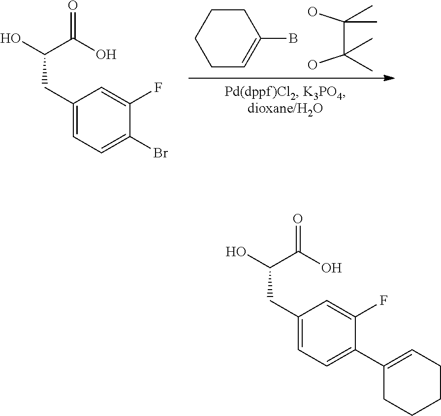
OC(C(O)(C)C)(C)C.C1C=C(B)CCC1.C1(CC(O)C(O)=O)=CC=C(Br)C(F)=C1.C1(CC(O)C(O)=O)=CC=C(C2=CCCCC2)C(F)=C1
